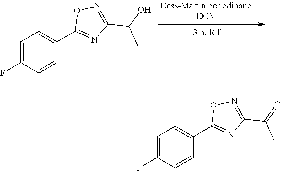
C1=C(F)C=CC(C2=NC(C(O)C)=NO2)=C1.C1=C(F)C=CC(C2=NC(C(=O)C)=NO2)=C1
